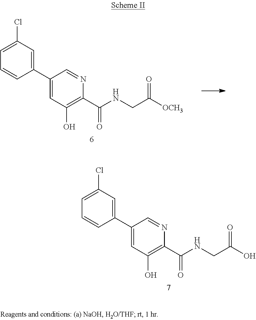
C1=C(Cl)C=C(C2=CC(O)=C(C(NCC(O)=O)=O)N=C2)C=C1.C1=C(Cl)C=C(C2=CC(O)=C(C(NCC([OCH3])=O)=O)N=C2)C=C1
